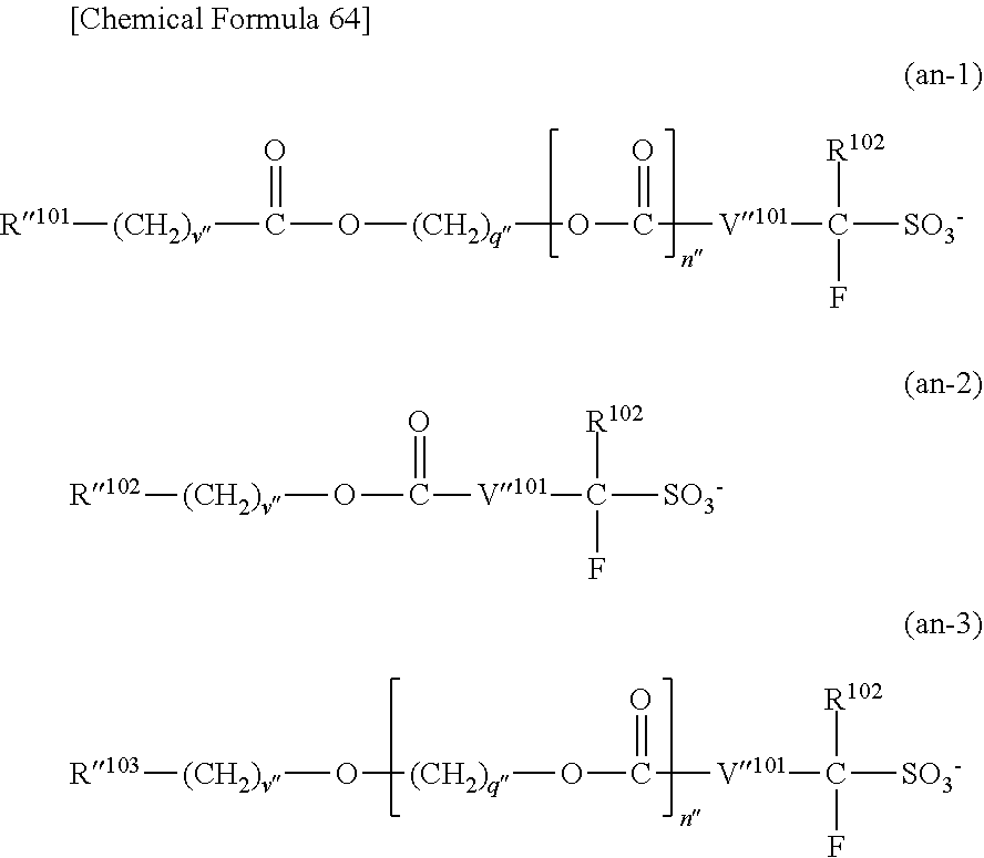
[R101][(CH2)v]C(O[(CH2)q]OC([V101]C([SO3-])([R102])F)=O)=O.[R102][(CH2)v]OC([V101]C([SO3-])([R102])F)=O.[R103][(CH2)v]O[(CH2)q]OC([V101]C([SO3-])([R102])F)=O
